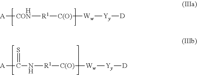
[R1]([C(O)][Ww][Yy][D])[HCON][A].[R1]([C(O)][Ww][Yy][D])NC([A])=S
